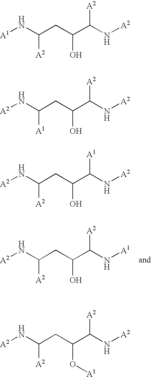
[A2]NC(CC(C(N[A1])[A2])O)[A2].[A1]NC(CC(C(N[A2])[A2])O)[A2].[A2]NC(CC(C(N[A2])[A2])O)[A1].[A2]NC(CC(C(N[A2])[A1])O)[A2].[A2]NC(CC(C(N[A2])[A2])O[A1])[A2]
